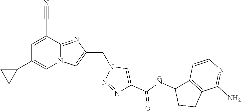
N12C(=NC(CN3N=NC(C(NC4CCC5=C4C=CN=C5N)=O)=C3)=C1)C(C#N)=CC(C1CC1)=C2
